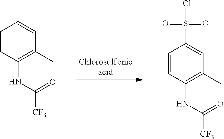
C1=CC(NC([CF3])=O)=C(C)C=C1.C1=CC(NC([CF3])=O)=C(C)C=C1S(Cl)(=O)=O
